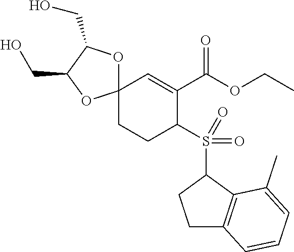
C12(CCC(S(C3CCC4=C3C(C)=CC=C4)(=O)=O)C(C(OCC)=O)=C1)OC(CO)C(CO)O2
